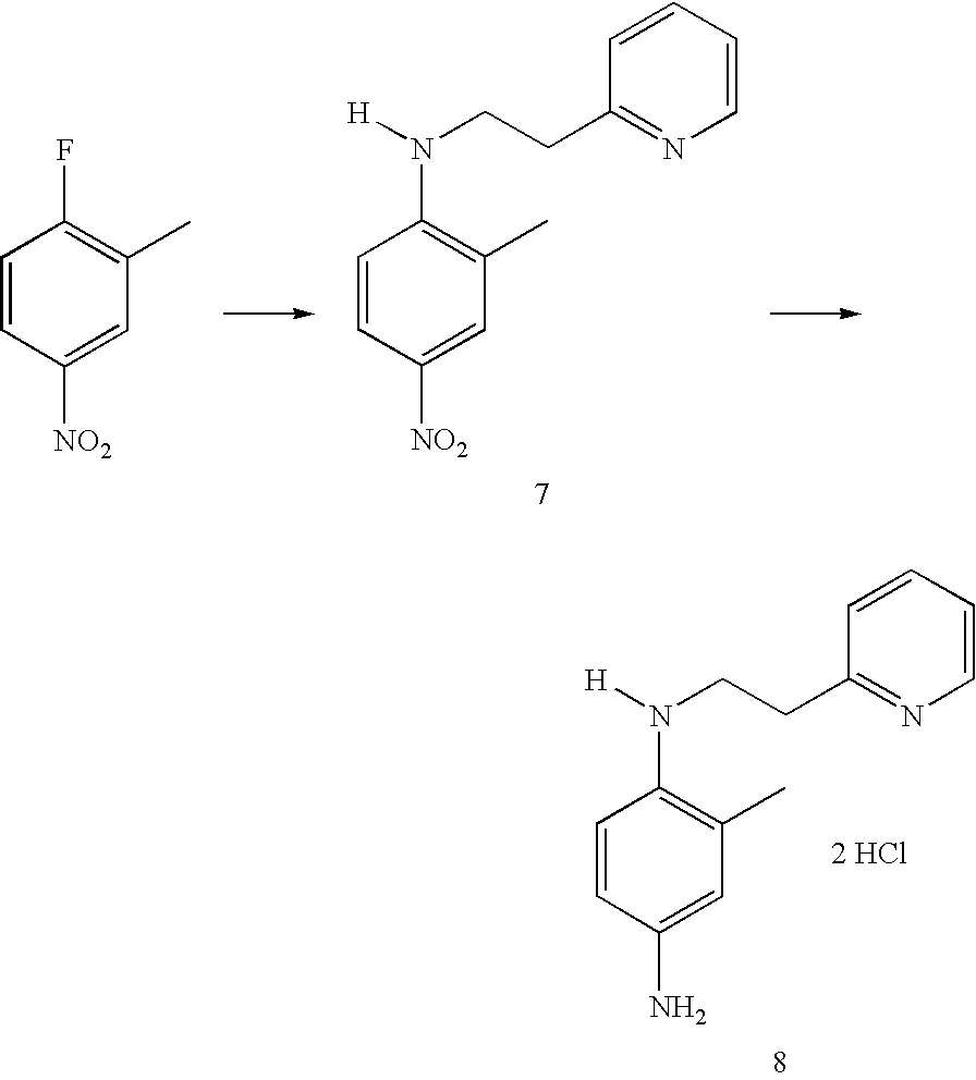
C1=CC([NO2])=CC(C)=C1N(CCC1=NC=CC=C1)[H].C1=CC([NO2])=CC(C)=C1F.C1=CC(N)=CC(C)=C1N([H])CCC1=NC=CC=C1.[2 HCl]
